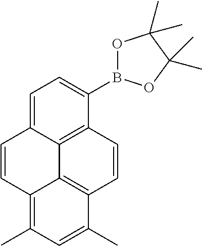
C1=CC2=C(C)C=C(C)C3=C2C2=C(C(B4OC(C)(C)C(C)(C)O4)=CC=C12)C=C3
